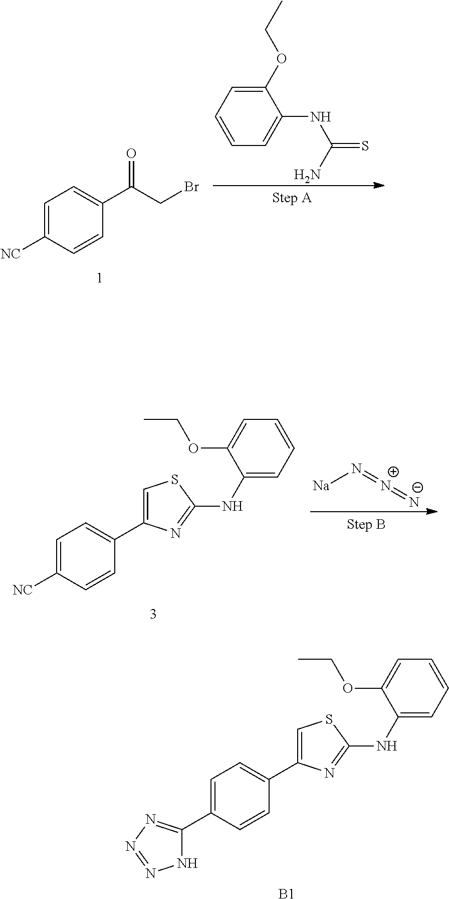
C1=C([NC])C=CC(C(CBr)=O)=C1.C1(OCC)=CC=CC=C1NC(=S)N.N([Na])=[N+]=[N-].C1=C([NC])C=CC(C2=CSC(NC3=CC=CC=C3OCC)=N2)=C1.C1=C(C2=NN=NN2)C=CC(C2=CSC(NC3=CC=CC=C3OCC)=N2)=C1.[B1]
